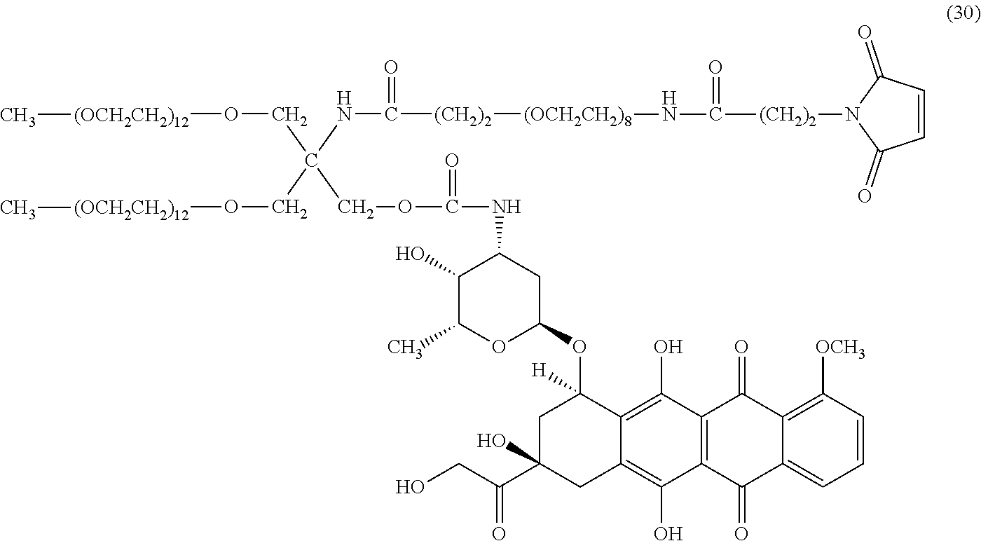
O(CC(NC(=O)[(CH2)2][(OCH2CH2)8]NC(=O)[(CH2)2]N1C(=O)C=CC1=O)(CO[(OCH2CH2)12]C)COC(NC1C(O)C(C)OC(OC2([H])CC(O)(C(CO)=O)CC3=C(O)C4=C(C(O)=C23)C(=O)C2=C([OCH3])C=CC=C2C4=O)C1)=O)[(OCH2CH2)12]C
